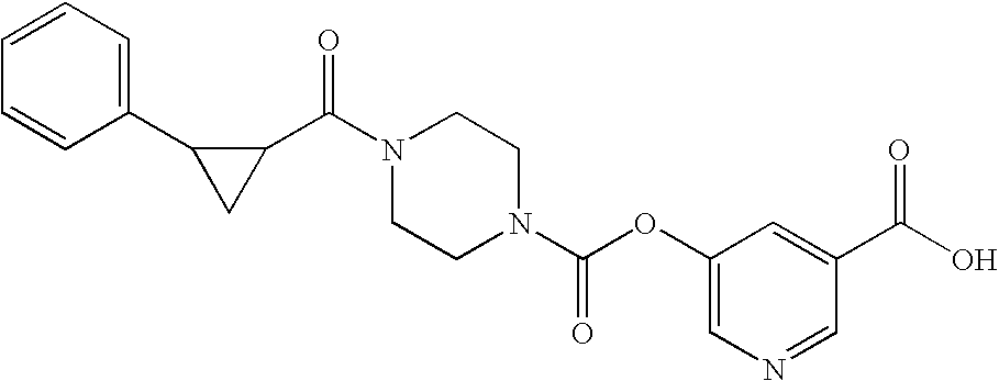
C1(C(N2CCN(C(OC3=CN=CC(C(O)=O)=C3)=O)CC2)=O)C(C2=CC=CC=C2)C1
